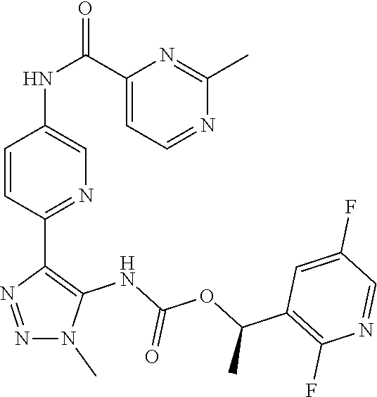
N1(C)N=NC(C2=NC=C(NC(C3=CC=NC(C)=N3)=O)C=C2)=C1NC(OC(C1=C(F)N=CC(F)=C1)C)=O
